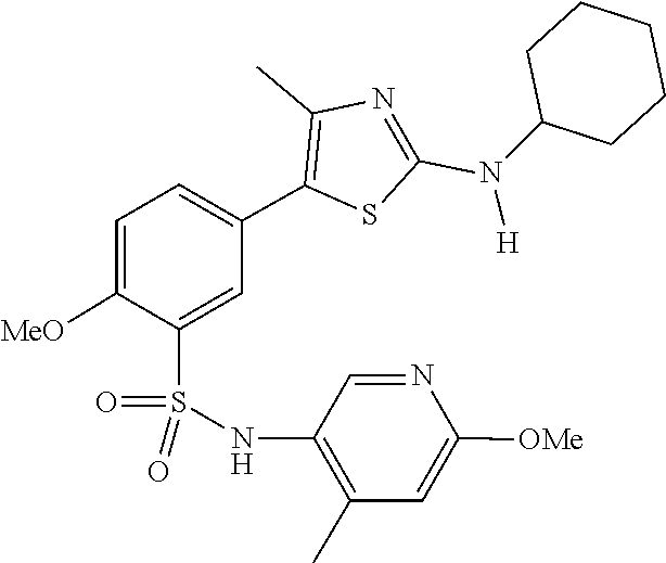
O=S(NC1=C(C)C=C([OMe])N=C1)(C1=CC(C2=C(C)N=C(N(C3CCCCC3)[H])S2)=CC=C1[MeO])=O
